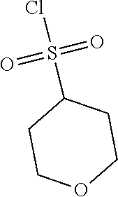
O=S(=O)(C1CCOCC1)Cl
